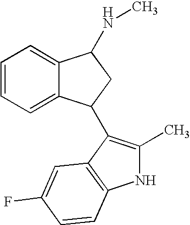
C1=C2C(=CC=C1)C(NC)CC2C1=C(C)NC2=C1C=C(F)C=C2
